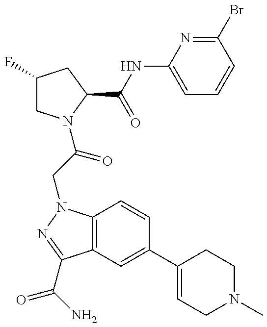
C1(F)CN(C(CN2C3=C(C(C(N)=O)=N2)C=C(C2=CCN(C)CC2)C=C3)=O)C(C(=O)NC2=CC=CC(Br)=N2)C1
